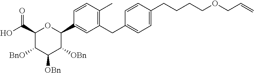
C1(C(O)=O)C([BnO])C([OBn])C([OBn])C(C2=CC(CC3=CC=C(CCCCOCC=C)C=C3)=C(C)C=C2)O1
